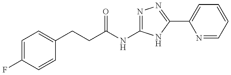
C1=C(F)C=CC(CCC(=O)NC2=NN=C(C3=CC=CC=N3)N2)=C1
